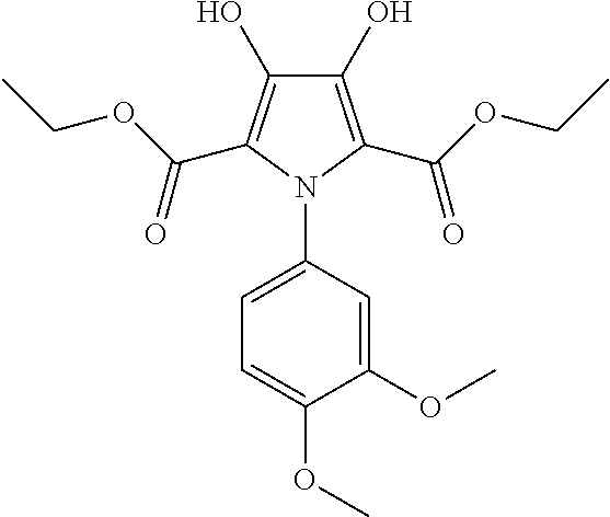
C1(O)=C(C(OCC)=O)N(C2=CC=C(OC)C(OC)=C2)C(C(OCC)=O)=C1O
